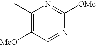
C1(C)=C([MeO])C=NC([OMe])=N1
